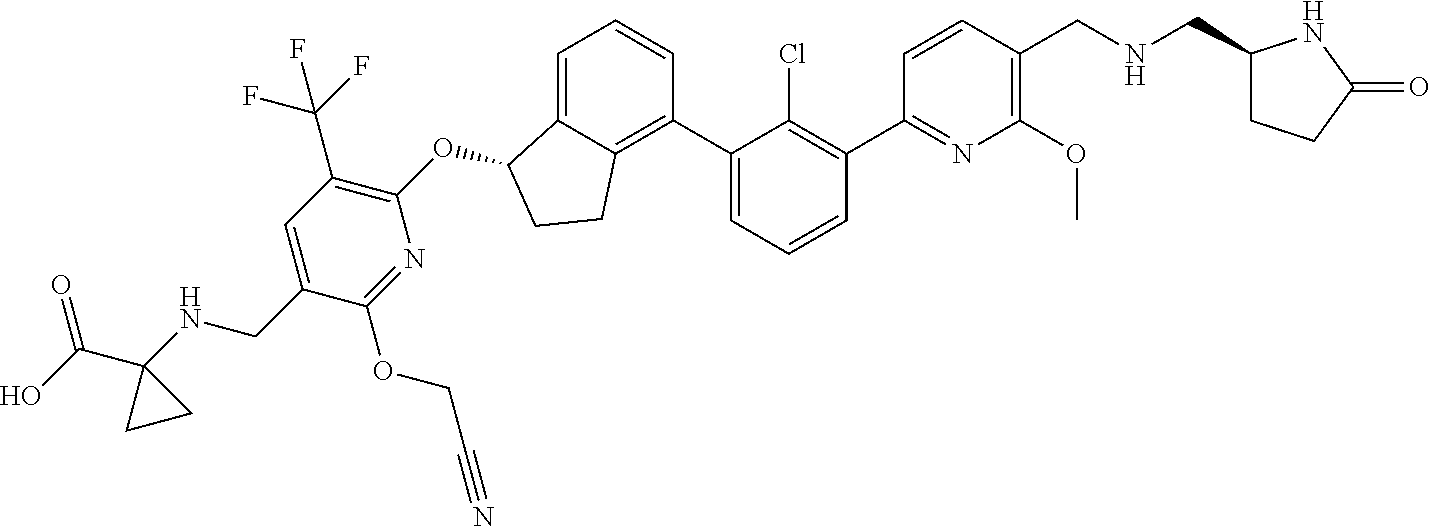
O(C1C2=CC=CC(C3=CC=CC(C4=NC(OC)=C(CNCC5CCC(=O)N5)C=C4)=C3Cl)=C2CC1)C1=C(C(F)(F)F)C=C(CNC2(C(O)=O)CC2)C(OCC#N)=N1
